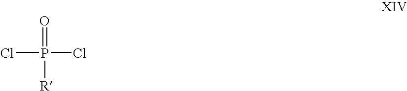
ClP(=O)([R])Cl
